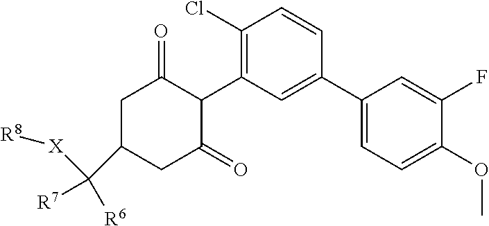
C1(Cl)=C(C2C(=O)CC(C([R7])([R6])[X][R8])CC2=O)C=C(C2=CC=C(OC)C(F)=C2)C=C1
